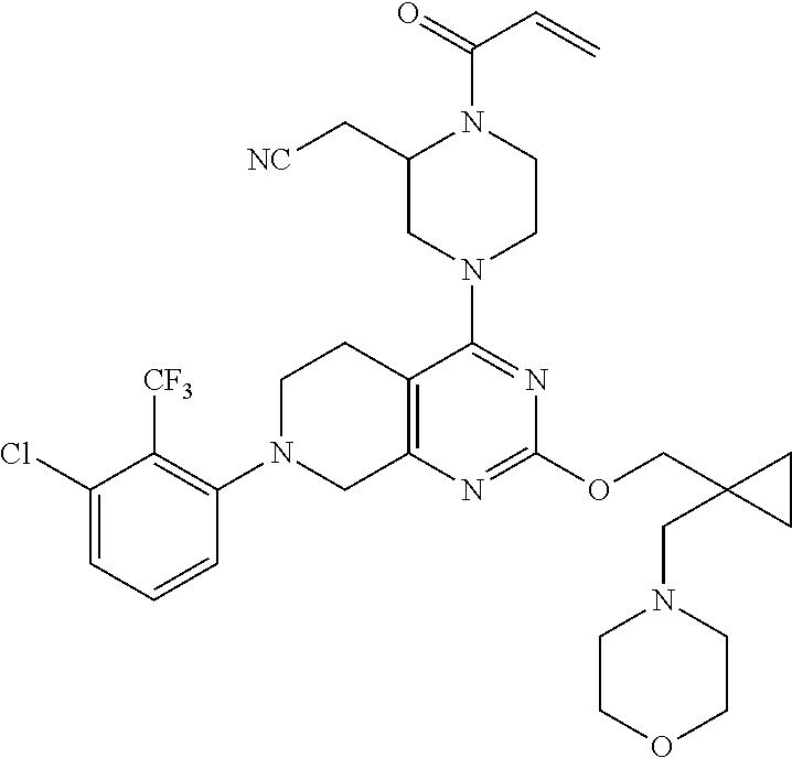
C1(Cl)=CC=CC(N2CC3=C(CC2)C(N2CCN(C(=O)C=C)C(C[NC])C2)=NC(OCC2(CN4CCOCC4)CC2)=N3)=C1[CF3]
